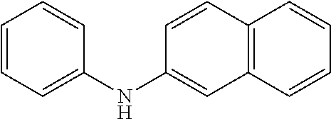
C1=CC=C(NC2=CC3=C(C=C2)C=CC=C3)C=C1
